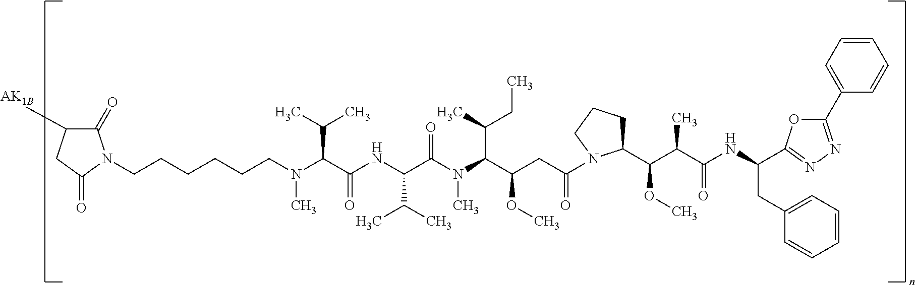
C(CCCCCN(C(C(NC(C(N(C(C(CC(N1C(C(C(C(NC(CC2=CC=CC=C2)C2=NN=C(C3=CC=CC=C3)O2)=O)C)OC)CCC1)=O)OC)C(CC)C)C)=O)C(C)C)=O)C(C)C)C)N1C(=O)C([AK1B])CC1=O
